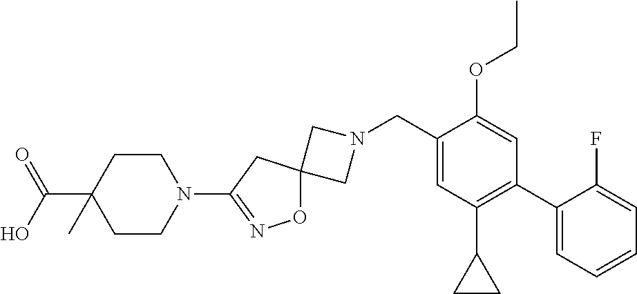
C1N(CC2=CC(C3CC3)=C(C3=CC=CC=C3F)C=C2OCC)CC12ON=C(N1CCC(C(=O)O)(C)CC1)C2
